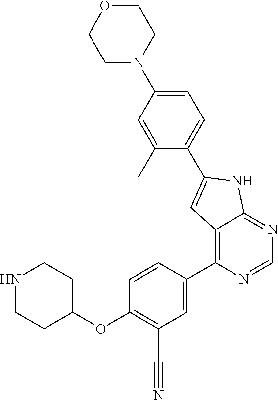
C1(C2=CC3=C(C4=CC(C#N)=C(OC5CCNCC5)C=C4)N=CN=C3N2)=CC=C(N2CCOCC2)C=C1C
